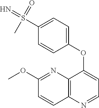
C1(OC)=NC2=C(C=C1)N=CC=C2OC1=CC=C(S(=N)(=O)C)C=C1
